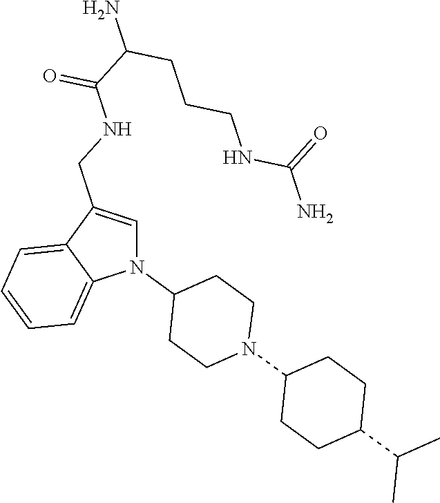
N1(C2CCN(C3CCC(C(C)C)CC3)CC2)C=C(CNC(=O)C(N)CCCNC(N)=O)C2=CC=CC=C12
